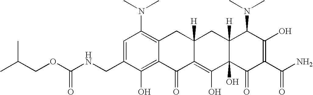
C1=C(CNC(OCC(C)C)=O)C(O)=C2C(=C1N(C)C)CC1([H])C(=C(O)C3(O)C([H])(C1)C(N(C)C)C(O)=C(C(N)=O)C3=O)C2=O
